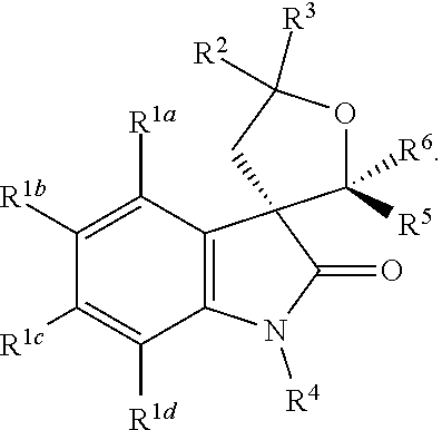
C12=C(C([R1a])=C([R1b])C([R1c])=C1[R1d])C1(C(=O)N2[R4])C([R6])([R5])OC([R3])([R2])C1
